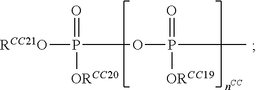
[RCC21O]P(OP(C)([ORCC19])=O)([ORCC20])=O
